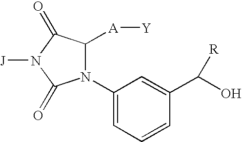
N1(C2=CC=CC(C(O)[R])=C2)C([A][Y])C(=O)N([J])C1=O
